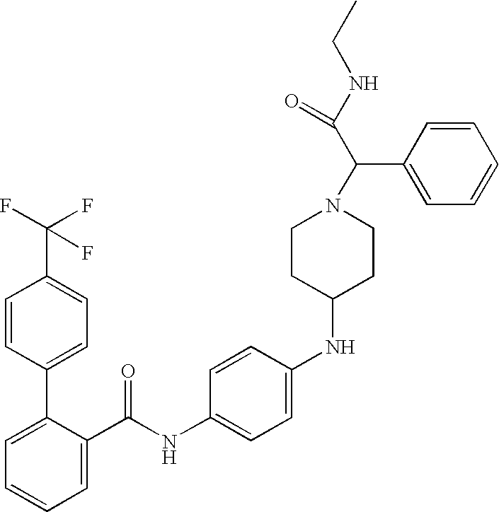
C1=C(C(NC2=CC=C(NC3CCN(C(C(NCC)=O)C4=CC=CC=C4)CC3)C=C2)=O)C(C2=CC=C(C(F)(F)F)C=C2)=CC=C1
